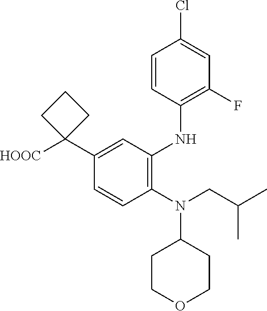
C1(N(CC(C)C)C2CCOCC2)=C(NC2=C(F)C=C(Cl)C=C2)C=C(C2([HOOC])CCC2)C=C1
